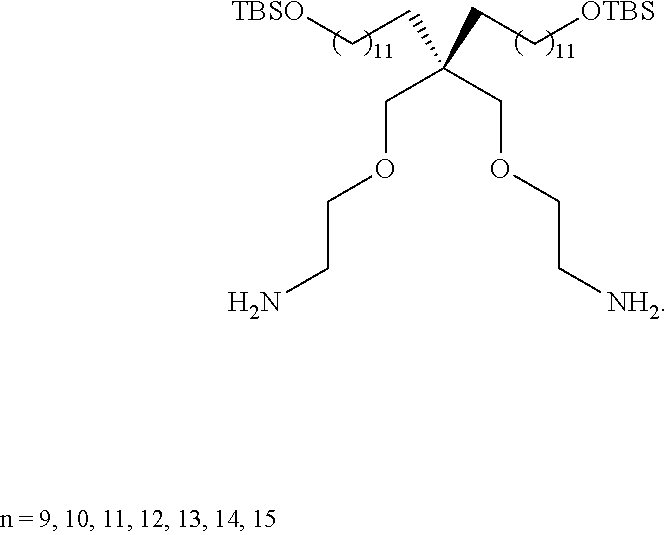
NCCOCC(COCC[NH2])(CC[TBSO])CC[OTBS]
